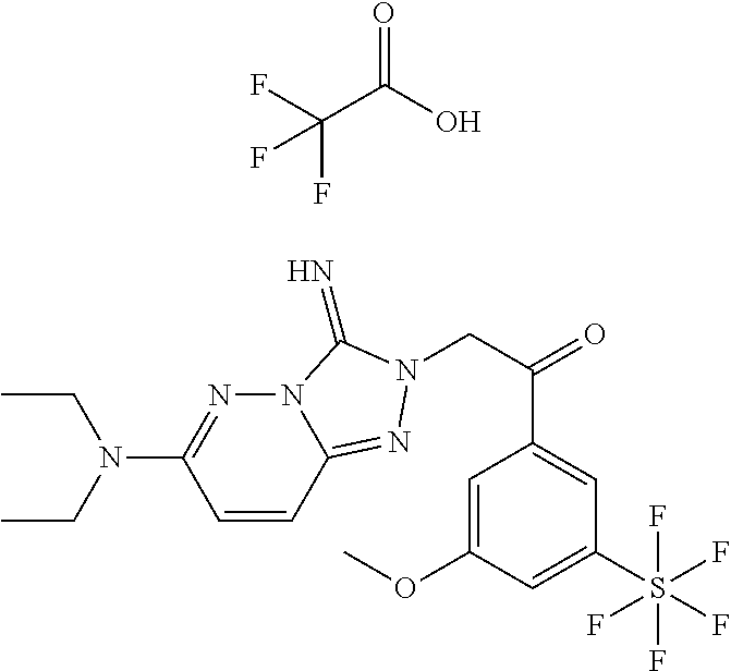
C1=CC2=NN(CC(=O)C3=CC(S(F)(F)(F)(F)F)=CC(OC)=C3)C(=N)N2N=C1N(CC)CC.C(C(O)=O)(F)(F)F
